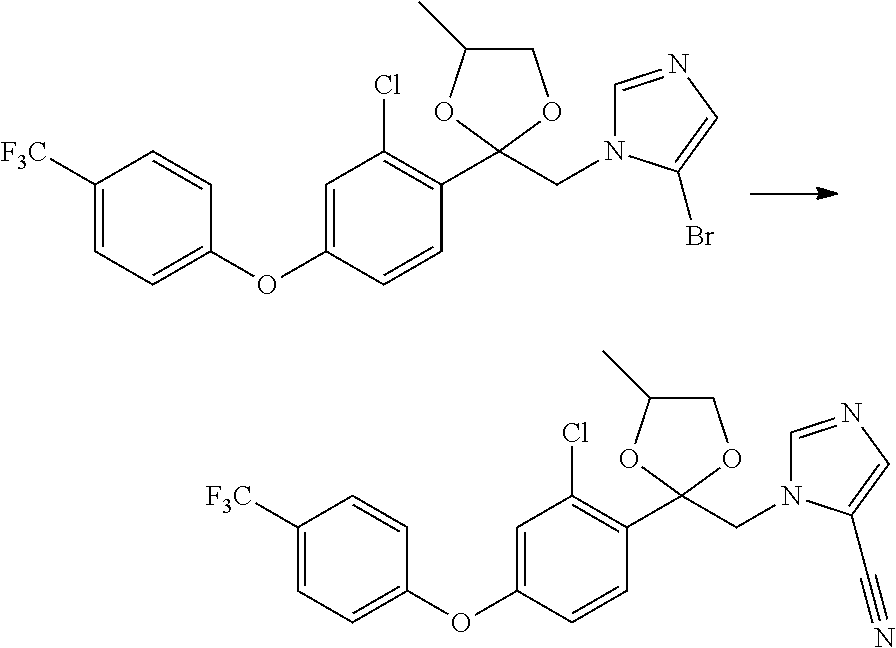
C1([F3C])=CC=C(OC2=CC(Cl)=C(C3(CN4C=NC=C4Br)OCC(C)O3)C=C2)C=C1.C1([F3C])=CC=C(OC2=CC(Cl)=C(C3(CN4C=NC=C4C#N)OCC(C)O3)C=C2)C=C1
